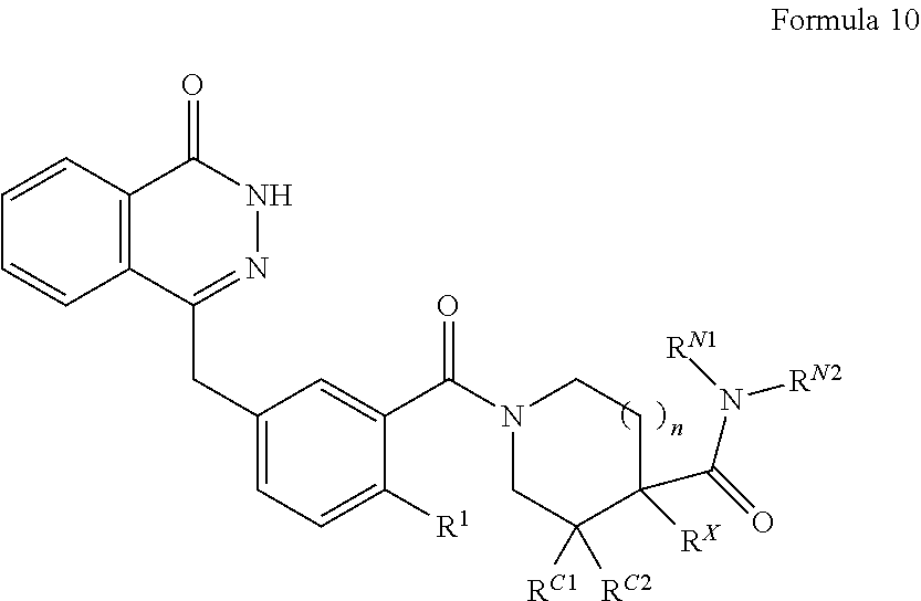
C1=CC2=C(C=C1)C(CC1=CC=C([R1])C(C(N3CC([RC1])([RC2])C([RX])(C(=O)N([RN1])[RN2])CC3)=O)=C1)=NNC2=O
